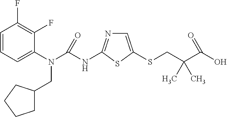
C1=CC=C(N(C(NC2=NC=C(SCC(C(O)=O)(C)C)S2)=O)CC2CCCC2)C(F)=C1F
